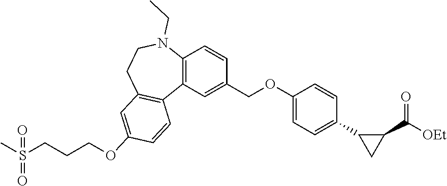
C12=C(C=C(COC3=CC=C(C4CC4C([OEt])=O)C=C3)C=C1)C1=C(CCN2CC)C=C(OCCCS(C)(=O)=O)C=C1
